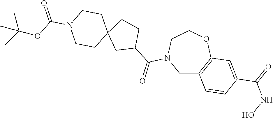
C1C2=C(OCCN1C(=O)C1CCC3(C1)CCN(C(=O)OC(C)(C)C)CC3)C=C(C(NO)=O)C=C2
